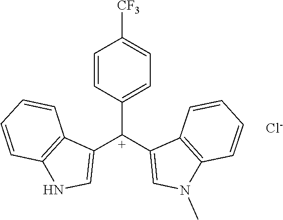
C12=C(N(C)C=C1[C+](C1=CC=C([CF3])C=C1)C1=CNC3=C1C=CC=C3)C=CC=C2.[Cl-]
